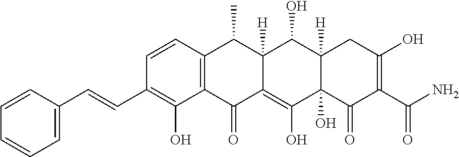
C1=CC2=C(C(O)=C1C=CC1=CC=CC=C1)C(=O)C1=C(O)C3(O)C([H])(C(O)C1([H])C2C)CC(O)=C(C(N)=O)C3=O
